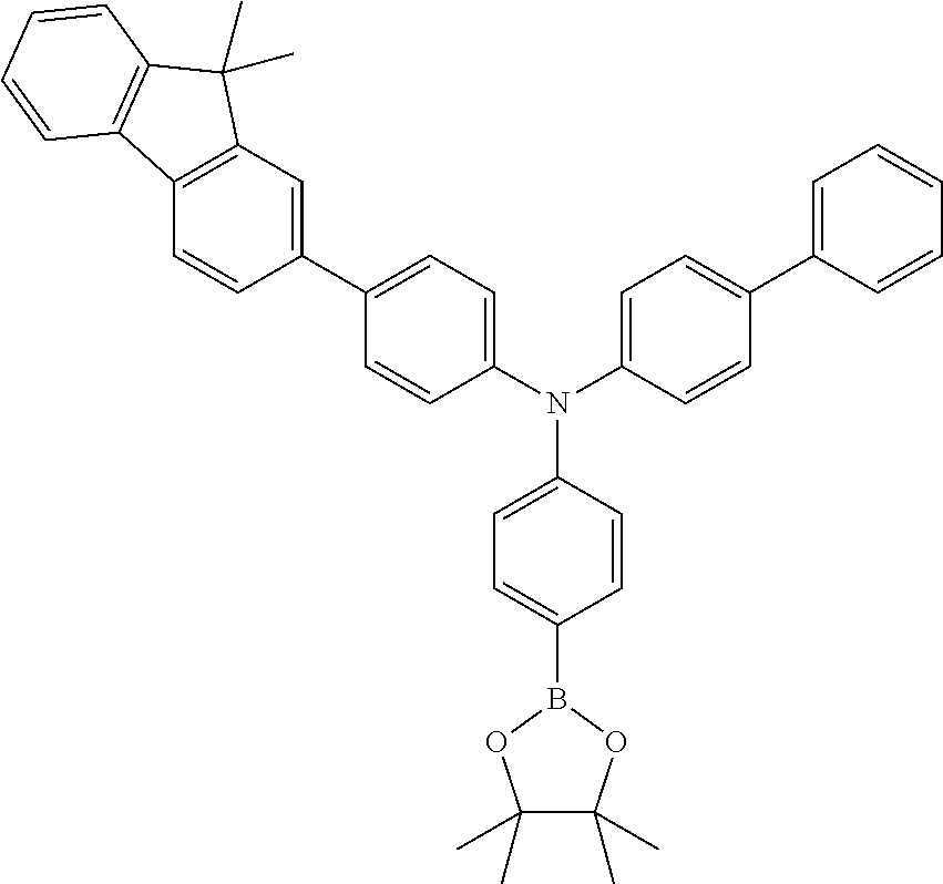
C1(C)(C)C(C)(C)OB(C2=CC=C(N(C3=CC=C(C4=CC5=C(C=C4)C4=C(C5(C)C)C=CC=C4)C=C3)C3=CC=C(C4=CC=CC=C4)C=C3)C=C2)O1
